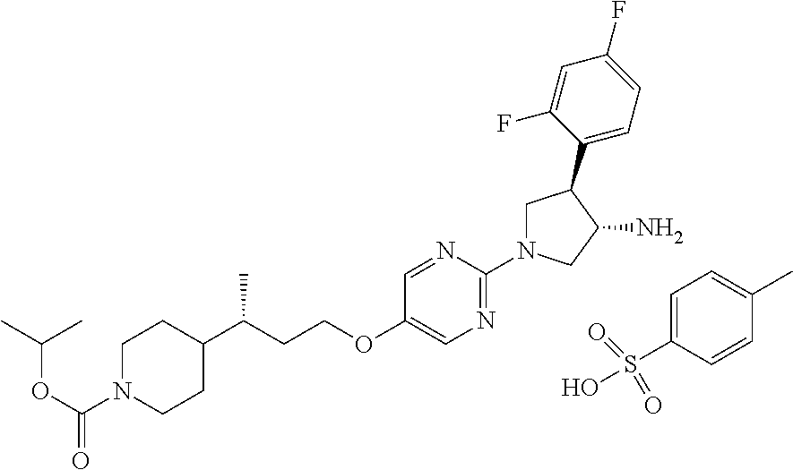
C1N(C(OC(C)C)=O)CCC(C(CCOC2=CN=C(N3CC(C4=CC=C(F)C=C4F)C(N)C3)N=C2)C)C1.C1=C(S(O)(=O)=O)C=CC(C)=C1
